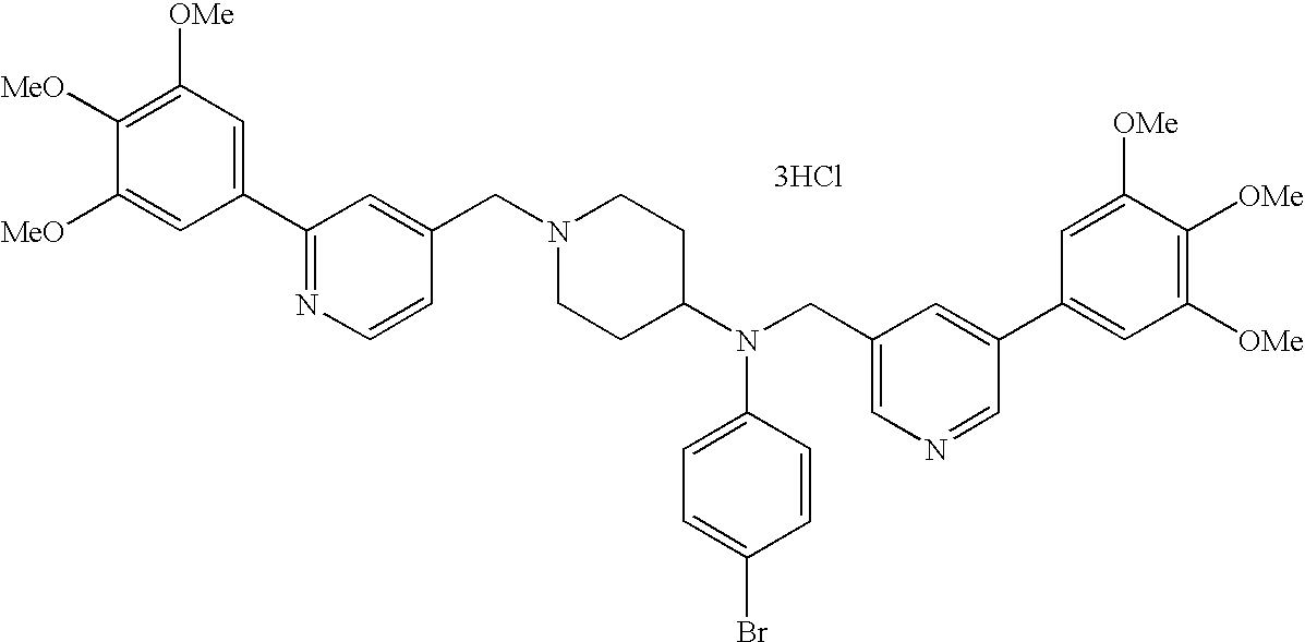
C1=C([MeO])C([MeO])=C([OMe])C=C1C1=NC=CC(CN2CCC(N(CC3=CN=CC(C4=CC([OMe])=C([OMe])C([OMe])=C4)=C3)C3=CC=C(Br)C=C3)CC2)=C1.[3HCl]
